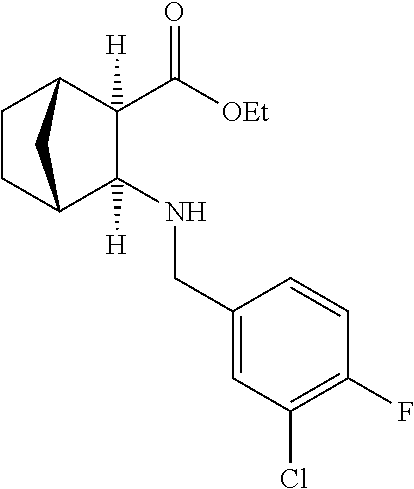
C([OEt])(=O)C1([H])C(NCC2=CC(Cl)=C(F)C=C2)([H])C2CCC1C2
